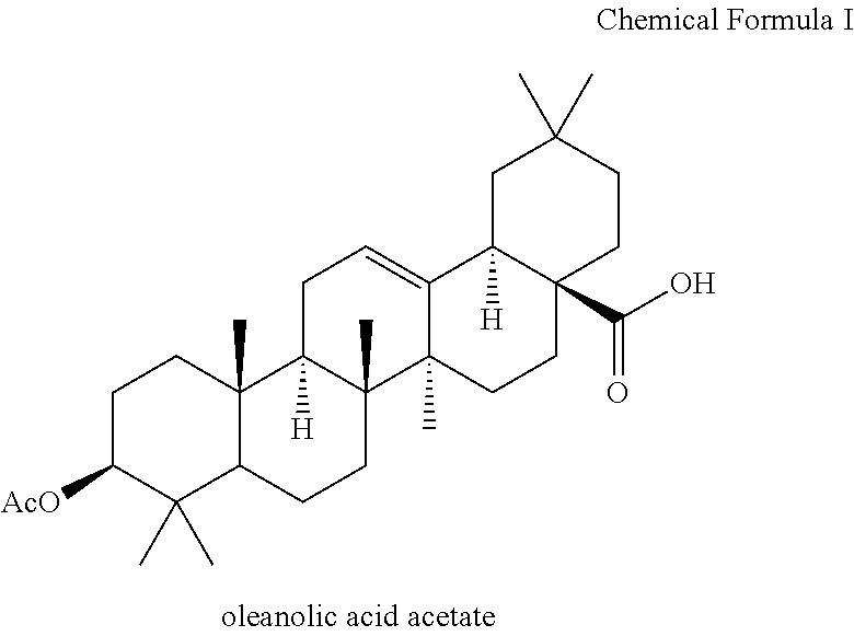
C1C([AcO])C(C)(C)C2C(C)(C1)C1([H])C(C)(CC2)C2(C)C(=CC1)C1([H])C(C(O)=O)(CC2)CCC(C)(C)C1
